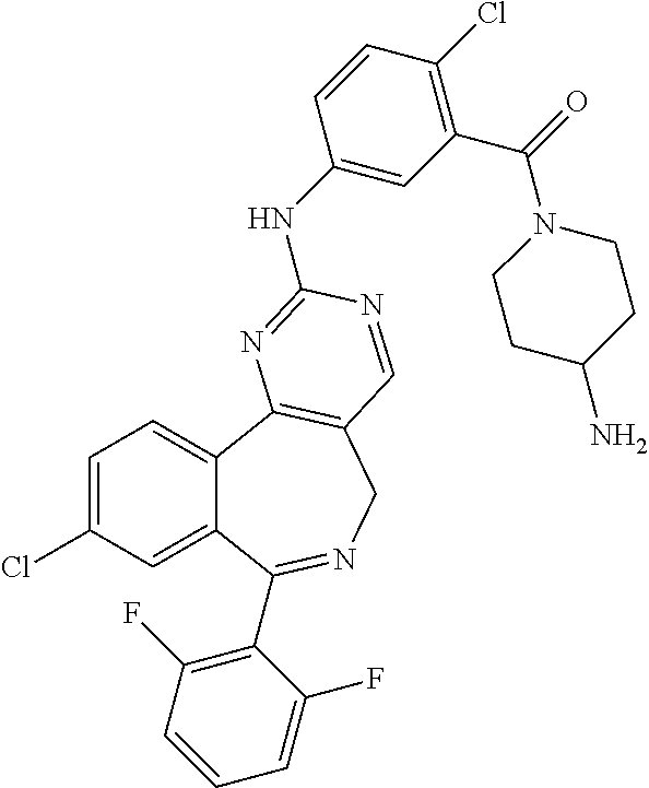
C1=C(Cl)C=C2C(=C1)C1=C(CN=C2C2=C(F)C=CC=C2F)C=NC(NC2=CC(C(=O)N3CCC(N)CC3)=C(Cl)C=C2)=N1
